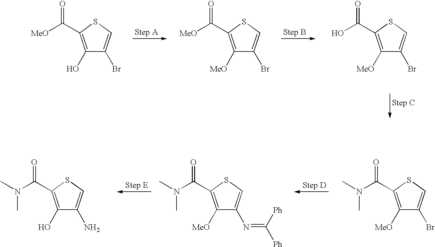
C1(O)=C(C([MeO])=O)SC=C1Br.C1([MeO])=C(C([MeO])=O)SC=C1Br.C1([MeO])=C(C(O)=O)SC=C1Br.C1([MeO])=C(C(N(C)C)=O)SC=C1Br.C1([MeO])=C(C(N(C)C)=O)SC=C1N=C([Ph])[Ph].C1(O)=C(C(N(C)C)=O)SC=C1N
